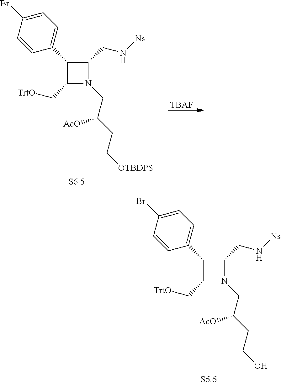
C1(C2=CC=C(Br)C=C2)C(C[TrtO])N(CC(CC[OTBDPS])[AcO])C1CN[Ns].[TBAF].C1(C2=CC=C(Br)C=C2)C(C[TrtO])N(CC(CCO)[AcO])C1CN[Ns]
